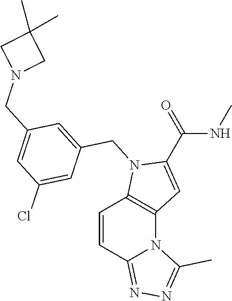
CNC(C1=CC2=C(N1CC1=CC(CN3CC(C)(C)C3)=CC(Cl)=C1)C=CC1=NN=C(C)N21)=O
